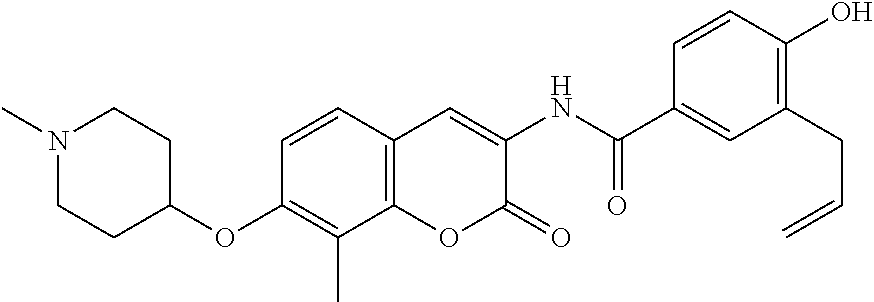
N1(C)CCC(OC2=C(C)C3=C(C=C2)C=C(NC(=O)C2=CC(CC=C)=C(O)C=C2)C(=O)O3)CC1
